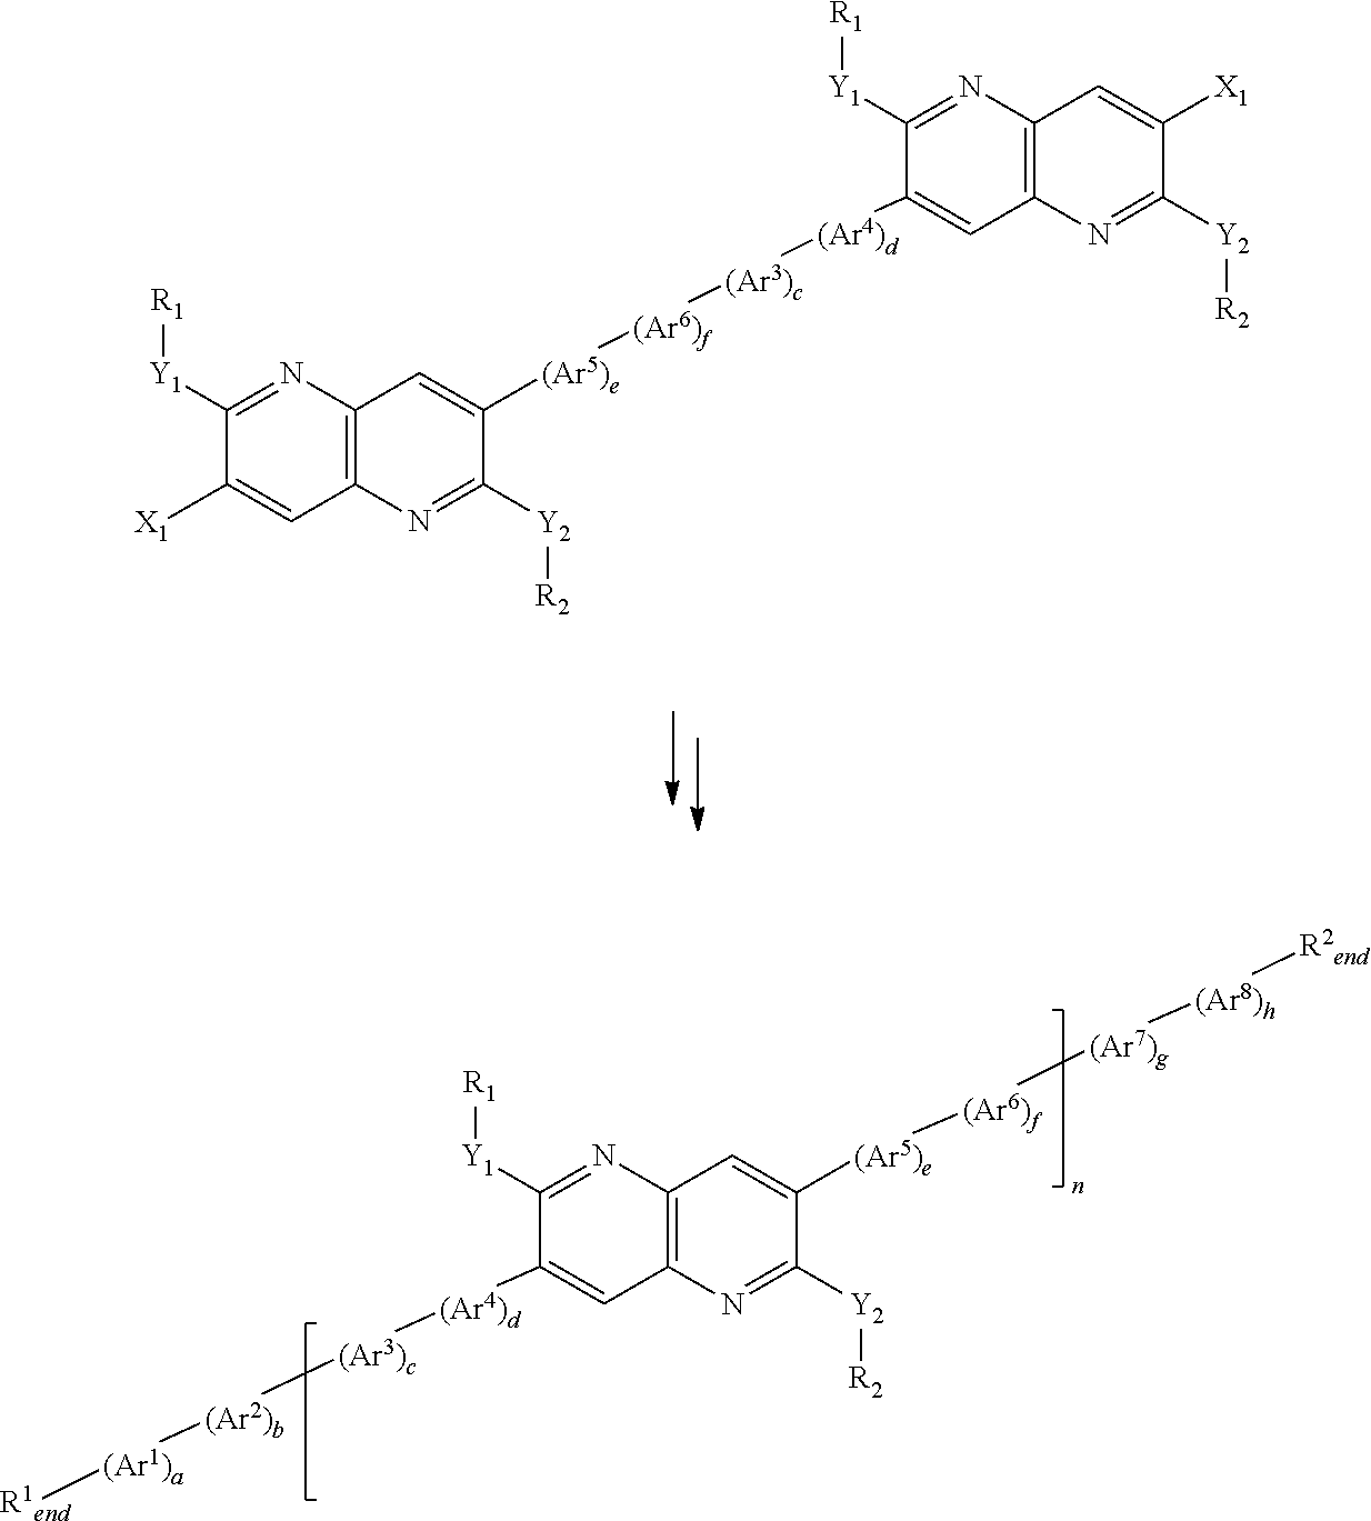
[R2end][(Ar8)h][(Ar7)g][(Ar6)f][(Ar5)e]C1=CC2=C(N=C1[Y2][R2])C=C([(Ar4)d][(Ar3)c][(Ar2)b][(Ar1)a][R1end])C([Y1][R1])=N2.C12=C(N=C([Y1][R1])C([(Ar4)d][(Ar3)c][(Ar6)f][(Ar5)e]C3=CC4=C(N=C3[Y2][R2])C=C([X1])C([Y1][R1])=N4)=C1)C=C([X1])C([Y2][R2])=N2
